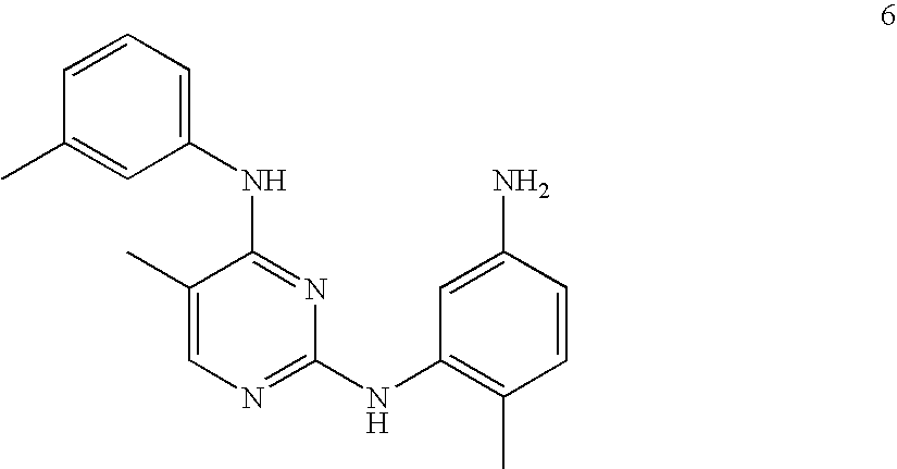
C1(NC2=C(C)C=CC(N)=C2)=NC=C(C)C(NC2=CC=CC(C)=C2)=N1
